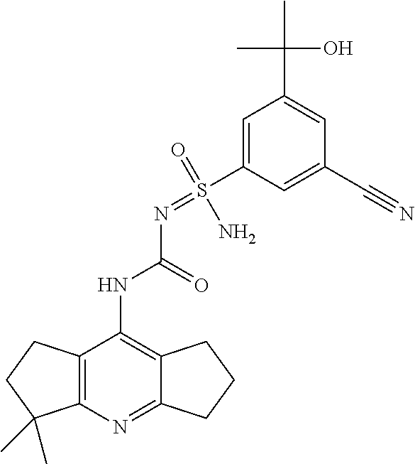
NS(=NC(NC1=C2C(=NC3=C1CCC3(C)C)CCC2)=O)(C1=CC(C(C)(O)C)=CC(C#N)=C1)=O
